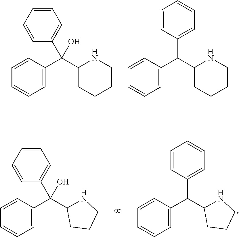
C1=CC=CC(C(C2CCCCN2)(C2=CC=CC=C2)O)=C1.C1=CC=CC(C(C2CCCCN2)C2=CC=CC=C2)=C1.C1=CC=CC(C(C2CCCN2)C2=CC=CC=C2)=C1.C1=CC=CC(C(C2=CC=CC=C2)(O)C2CCCN2)=C1
